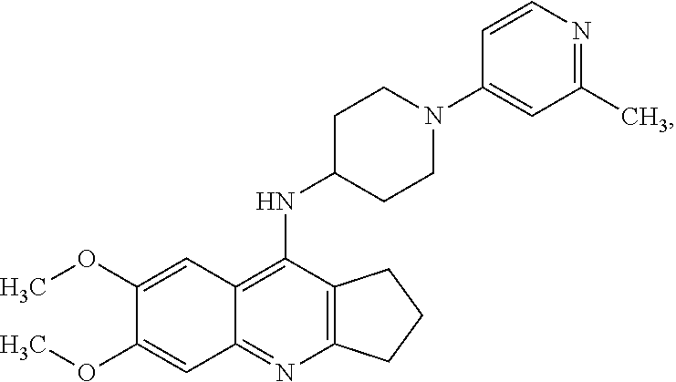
C12=C(N=C3C(=C1NC1CCN(C4=CC(C)=NC=C4)CC1)C=C(OC)C(OC)=C3)CCC2
